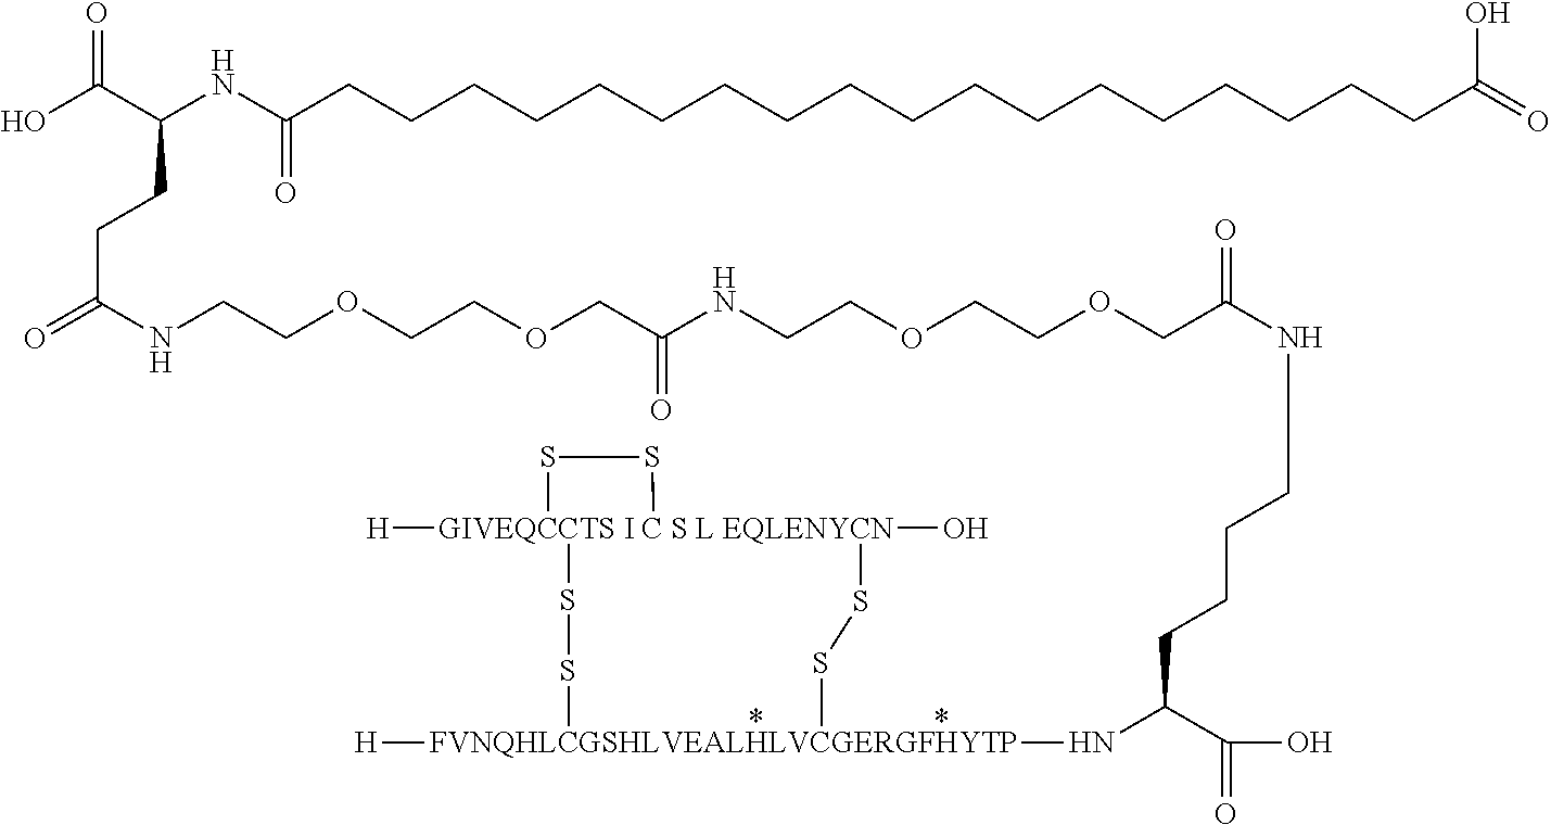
C(CCC(C(O)=O)N[FVNQHLCGSHLVEALHLVCGERGFHYTP]1([H])SS[GIVEQCCTS I C S L EQLENYCN]2([H])(O)(SS1)SS2)CNC(=O)COCCOCCNC(COCCOCCNC(=O)CCC(C(O)=O)NC(CCCCCCCCCCCCCCCCCCC(=O)O)=O)=O
